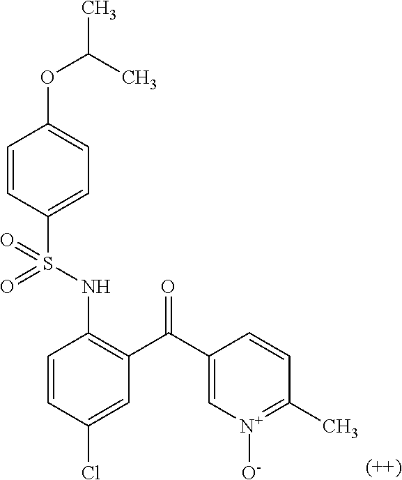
C1=CC(S(NC2=C(C(C3=C[N+]([O-])=C(C)C=C3)=O)C=C(Cl)C=C2)(=O)=O)=CC=C1OC(C)C
